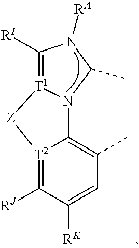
C1([RI])=[T1]2N(C(C)N1[RA])C1=C(C)C=C([RK])C([RJ])=[T2]1[Z]2
